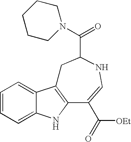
C12=CC=CC=C1NC1=C2CC(C(=O)N2CCCCC2)NC=C1C(=O)[OEt]
